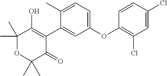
C1(C)(C)OC(C)(C)C(=O)C(C2=CC(OC3=C(Cl)C=C(Cl)C=C3)=CC=C2C)=C1O
